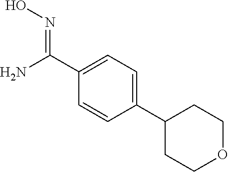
C1(C2=CC=C(C(N)=NO)C=C2)CCOCC1
